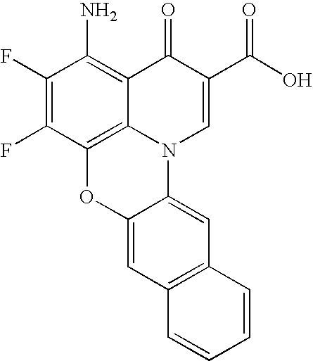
C1(F)=C(F)C2=C3C(=C1N)C(=O)C(C(O)=O)=CN3C1=CC3=C(C=C1O2)C=CC=C3
